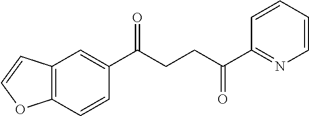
C12=C(C=CC(C(CCC(C3=NC=CC=C3)=O)=O)=C1)OC=C2
